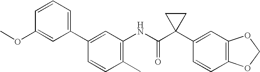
C1(C2=CC=CC(OC)=C2)=CC(NC(C2(C3=CC4=C(C=C3)OCO4)CC2)=O)=C(C)C=C1
